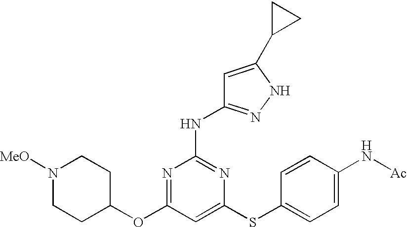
C1(OC2=NC(NC3=NNC(C4CC4)=C3)=NC(SC3=CC=C(N[Ac])C=C3)=C2)CCN([MeO])CC1
